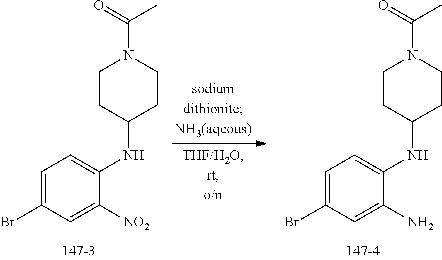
C1CC(NC2=CC=C(Br)C=C2[NO2])CCN1C(=O)C.C1CC(NC2=CC=C(Br)C=C2N)CCN1C(=O)C
